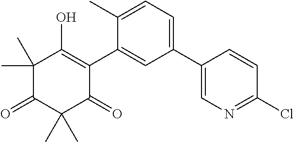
C1(C2=CN=C(Cl)C=C2)=CC=C(C)C(C2=C(O)C(C)(C)C(=O)C(C)(C)C2=O)=C1
